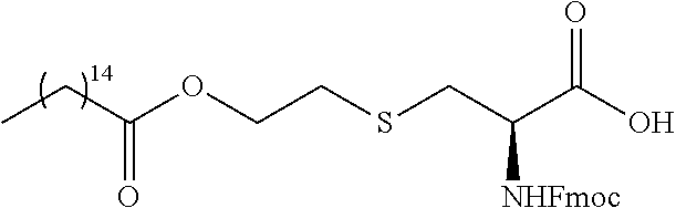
CCC(OCCSCC(C(O)=O)[NHFmoc])=O
